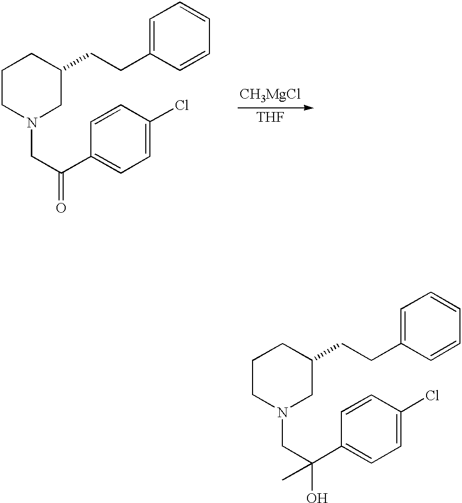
C1=C(CCC2CCCN(CC(=O)C3=CC=C(Cl)C=C3)C2)C=CC=C1.[CH3MgCl].[THF].C1=C(CCC2CCCN(CC(O)(C3=CC=C(Cl)C=C3)C)C2)C=CC=C1
